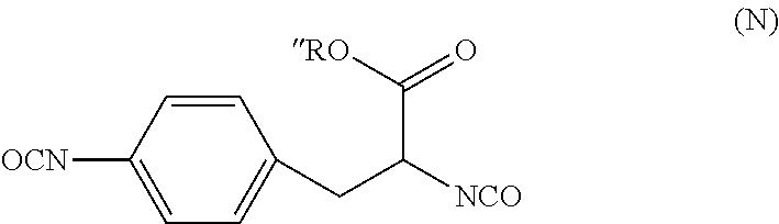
[OCN]C1=CC=C(CC([NCO])C([RO])=O)C=C1
